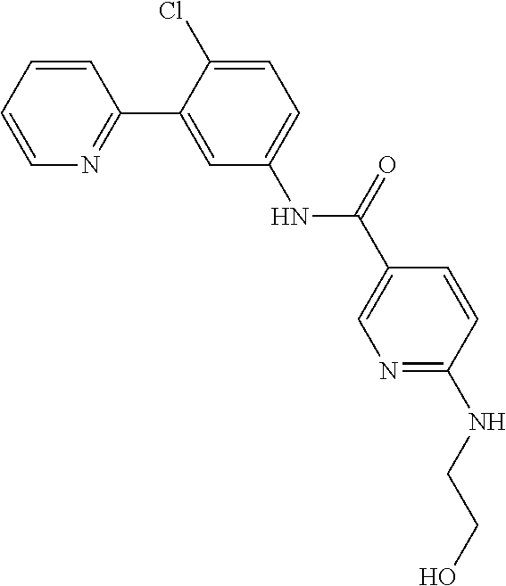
C1=CC=CN=C1C1=CC(NC(=O)C2=CN=C(NCCO)C=C2)=CC=C1Cl
